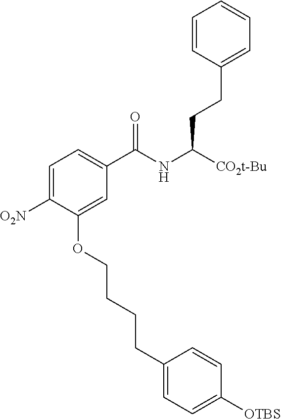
C1=CC(CCC([CO2t-Bu])NC(C2=CC=C([O2N])C(OCCCCC3=CC=C([OTBS])C=C3)=C2)=O)=CC=C1
